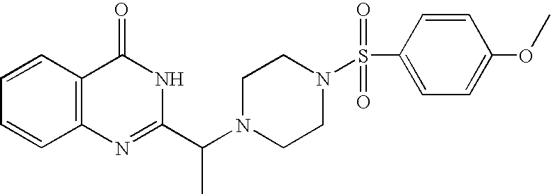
C1=CC2=C(C=C1)N=C(C(N1CCN(S(C3=CC=C(OC)C=C3)(=O)=O)CC1)C)NC2=O
